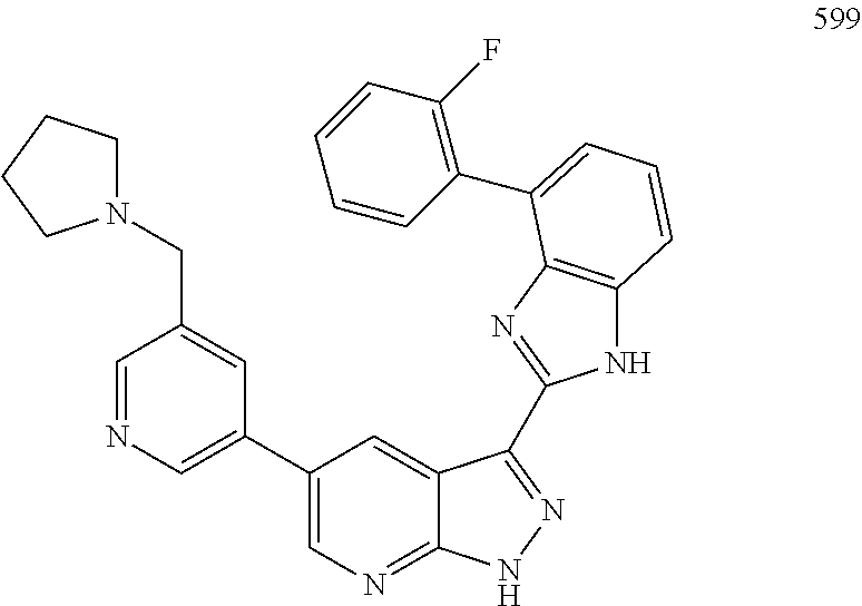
C1=NC=C(C2=CN=C3C(=C2)C(C2=NC4=C(N2)C=CC=C4C2=C(F)C=CC=C2)=NN3)C=C1CN1CCCC1
